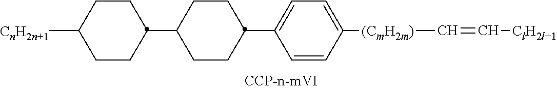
C1CC(C2CCC(C3=CC=C([(CmH2m)]C=C[ClH2l+1])C=C3)CC2)CCC1[CnH2n+1]
